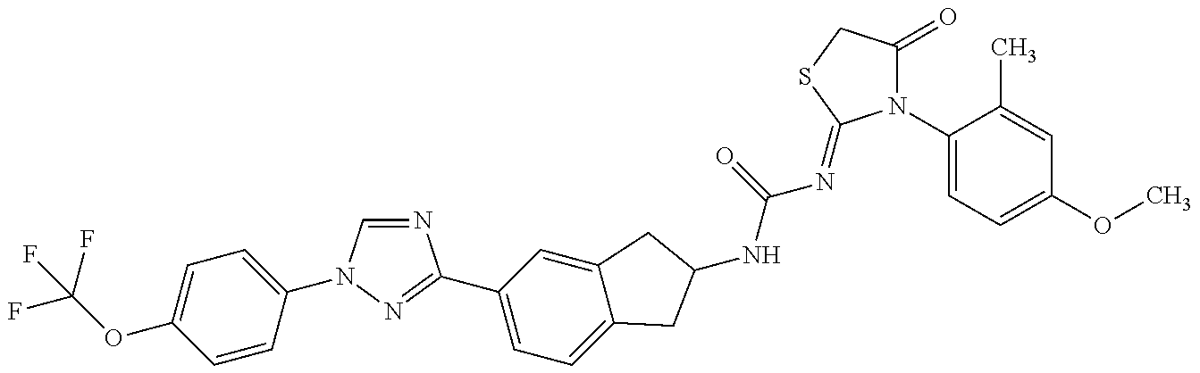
FC(OC1=CC=C(N2C=NC(C3=CC=C4C(=C3)CC(NC(=O)N=C3N(C5=CC=C(OC)C=C5C)C(=O)CS3)C4)=N2)C=C1)(F)F
